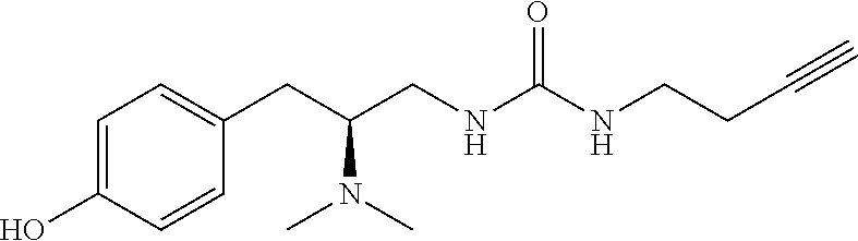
C1=C(O)C=CC(CC(CNC(NCCC#C)=O)N(C)C)=C1
